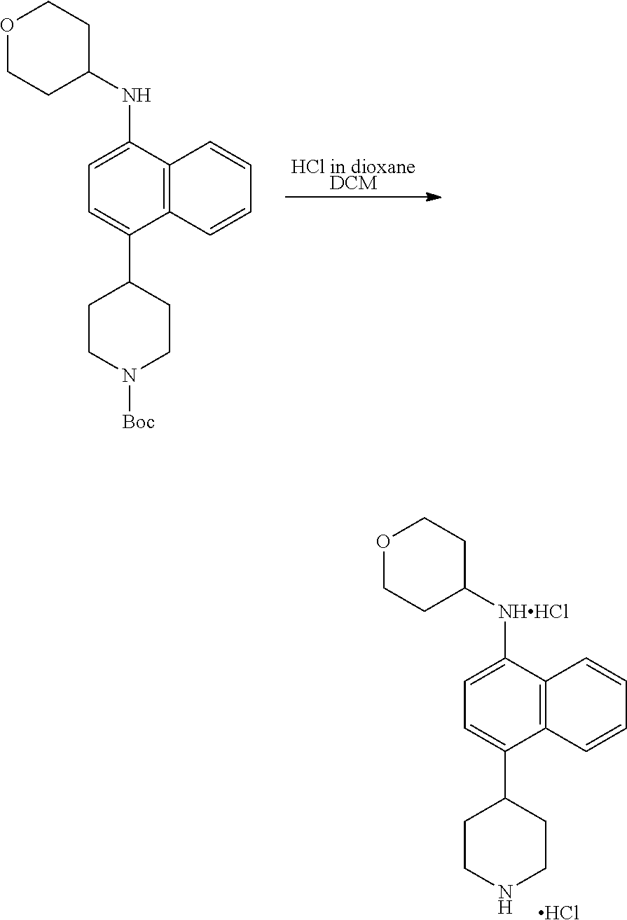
[HCl in dioxaneDCM].C1=C(NC2CCOCC2)C2=C(C(C3CCN([Boc])CC3)=C1)C=CC=C2.C1=C([NHHCl]C2CCOCC2)C2=C(C(C3CCNCC3)=C1)C=CC=C2.Cl
